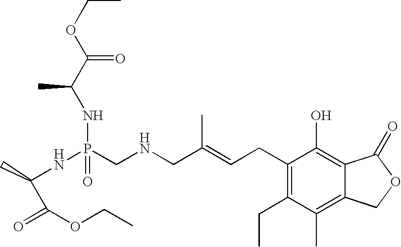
C(NCC(=CCC1=C(CC)C(C)=C2C(=C1O)C(=O)OC2)C)P(NC(C)C(=O)OCC)(=O)NC(C)C(OCC)=O
